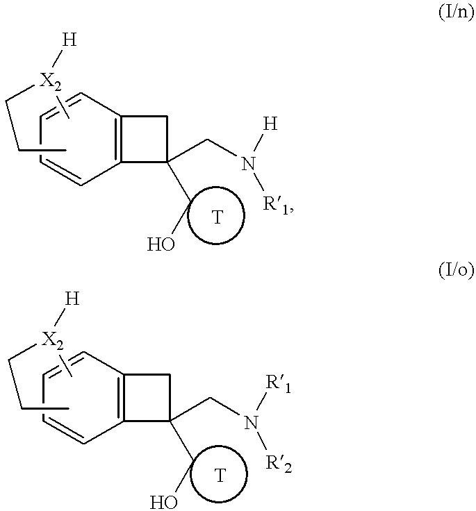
C12=C(C=CC=C1)CC2(CN([H])[R1])CO.C[X2](CCC)[H].C12=C(C=CC=C1)CC2(CN([R1])[R2])CO.C[X2](CCC)[H]
